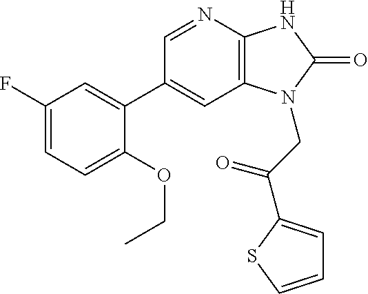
C1(C2=CC(F)=CC=C2OCC)=CC2=C(N=C1)NC(=O)N2CC(=O)C1=CC=CS1
